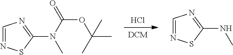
[DCM].Cl.C1=NSC(N(C(OC(C)(C)C)=O)C)=N1.C1=NSC(NC)=N1
